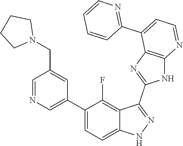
C1=NC=C(C2=CC=C3C(=C2F)C(C2=NC4=C(N2)N=CC=C4C2=NC=CC=C2)=NN3)C=C1CN1CCCC1
